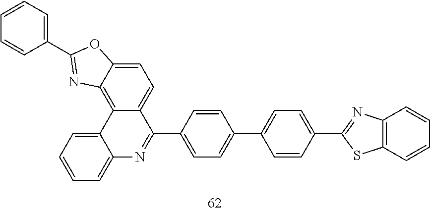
C1(C2=NC3=C4C(=CC=C3O2)C(C2=CC=C(C3=CC=C(C5=NC6=C(S5)C=CC=C6)C=C3)C=C2)=NC2=CC=CC=C42)=CC=CC=C1
